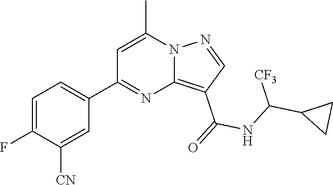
C12=C(C(=O)NC(C3CC3)[CF3])C=NN1C(C)=CC(C1=CC=C(F)C([CN])=C1)=N2
